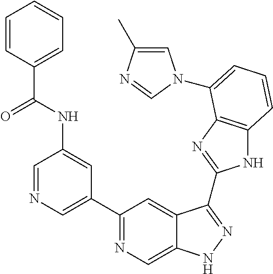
C1=NC=C(C2=NC=C3C(=C2)C(C2=NC4=C(N2)C=CC=C4N2C=C(C)N=C2)=NN3)C=C1NC(C1=CC=CC=C1)=O
